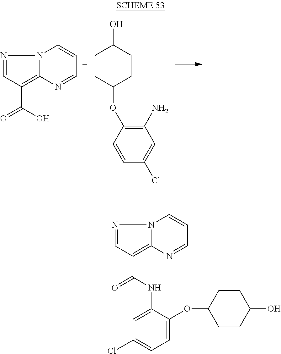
N1=CC(C(=O)O)=C2N1C=CC=N2.C1CC(O)CCC1OC1=C(N)C=C(Cl)C=C1.N1=CC(C(=O)NC2=CC(Cl)=CC=C2OC2CCC(O)CC2)=C2N1C=CC=N2
